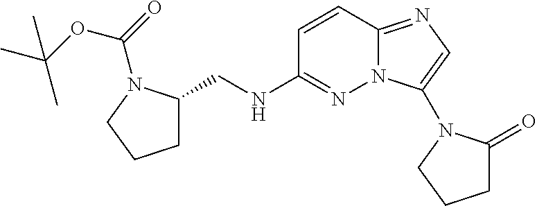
C1=CC2=NC=C(N3C(=O)CCC3)N2N=C1NCC1CCCN1C(OC(C)(C)C)=O
